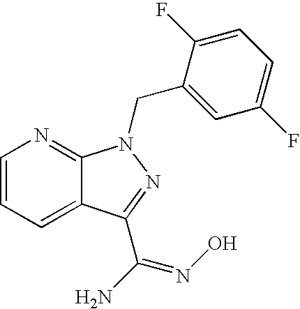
C1=CC=C2C(=N1)N(CC1=CC(F)=CC=C1F)N=C2C(=NO)N
